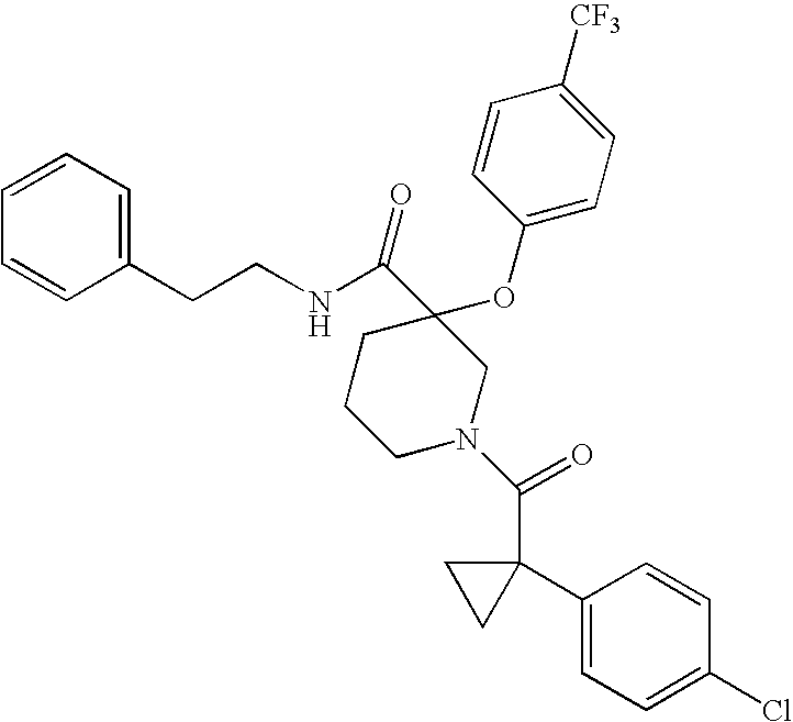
N(CCC1=CC=CC=C1)C(C1(OC2=CC=C([CF3])C=C2)CCCN(C(=O)C2(C3=CC=C(Cl)C=C3)CC2)C1)=O
